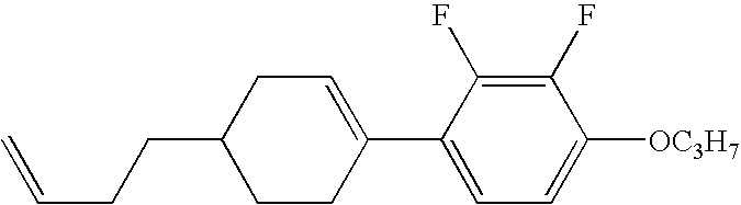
C1(F)=C(F)C(C2=CCC(CCC=C)CC2)=CC=C1[OC3H7]
